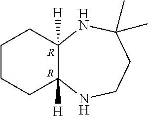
C1CCC2([H])C([H])(C1)NC(C)(C)CCN2.[R].[R]
